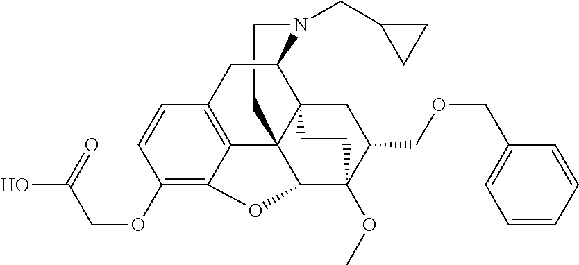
C1CN(CC2CC2)C2C34C15C1=C(C=CC(OCC(=O)O)=C1OC5C(OC)(C(COCC1=CC=CC=C1)C3)CC4)C2
